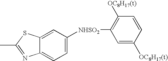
C12=CC([NHSO2]C3=C([OC8H17(t)])C=CC([OC8H17(t)])=C3)=CC=C1N=C(C)S2
